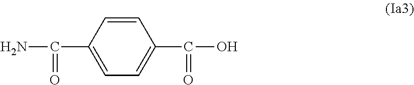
C1=CC(C(N)=O)=CC=C1C(O)=O
